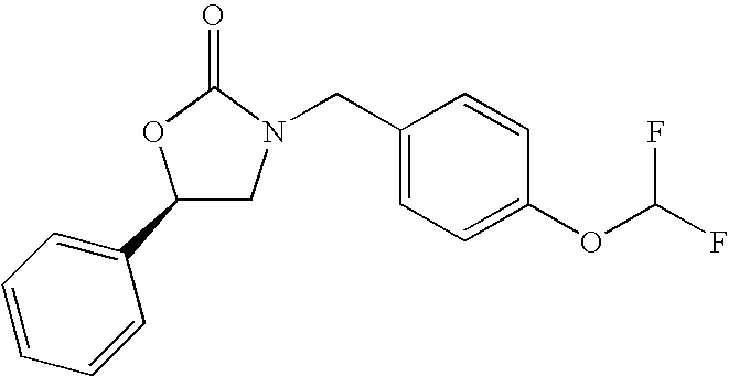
C1(C2=CC=CC=C2)CN(CC2=CC=C(OC(F)F)C=C2)C(=O)O1
